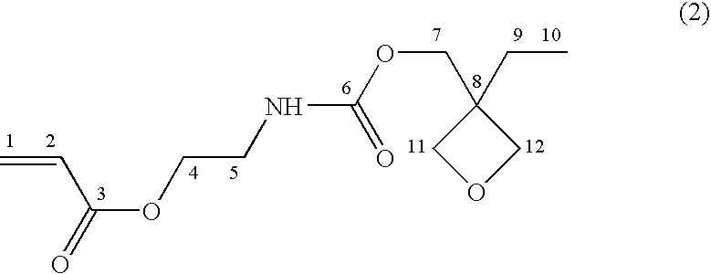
C=CC(=O)OCCNC(=O)OCC1(CC)COC1
